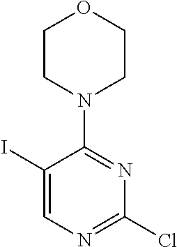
C1(I)=CN=C(Cl)N=C1N1CCOCC1
